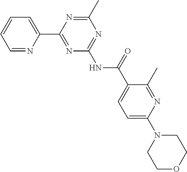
C1=NC(C2=NC(NC(=O)C3=CC=C(N4CCOCC4)N=C3C)=NC(C)=N2)=CC=C1
